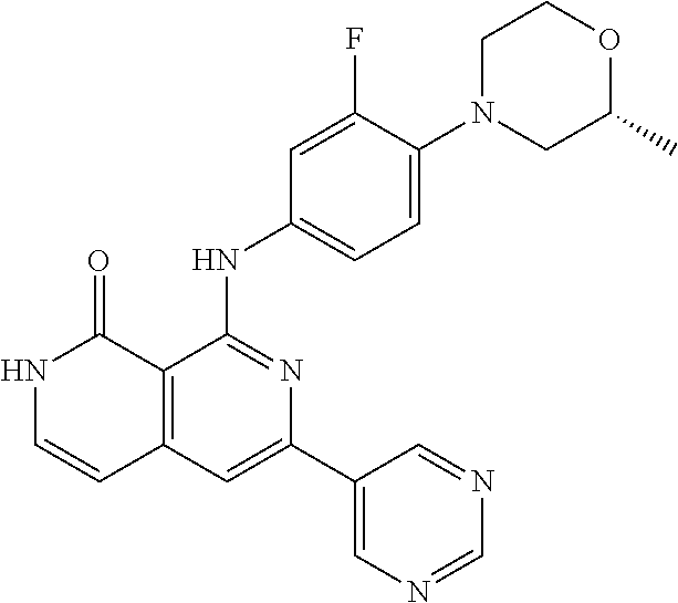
N1C=CC2=C(C1=O)C(NC1=CC=C(N3CC(C)OCC3)C(F)=C1)=NC(C1=CN=CN=C1)=C2
